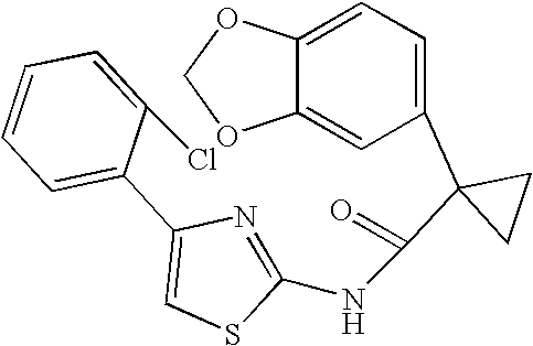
N1=C(NC(=O)C2(C3=CC=C4C(=C3)OCO4)CC2)SC=C1C1=CC=CC=C1Cl
